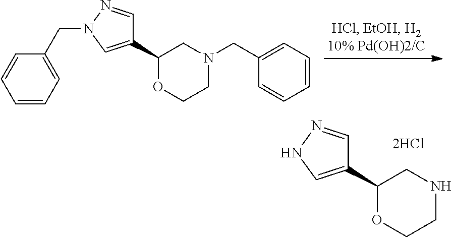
C1(C2OCCNC2)=CNN=C1.C1(C2OCCN(CC3=CC=CC=C3)C2)=CN(CC2=CC=CC=C2)N=C1
